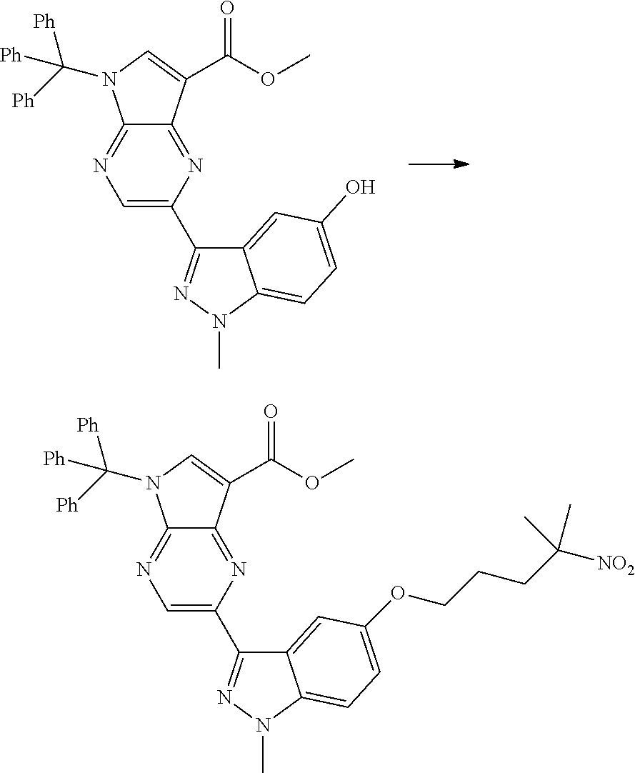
C12=NC=C(C3=NN(C)C4=CC=C(O)C=C34)N=C1C(C(OC)=O)=CN2C([Ph])([Ph])[Ph].C12=NC=C(C3=NN(C)C4=CC=C(OCCCC([NO2])(C)C)C=C34)N=C1C(C(OC)=O)=CN2C([Ph])([Ph])[Ph]
